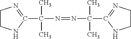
C(C)(N=NC(C)(C)C1=NCCN1)(C)C1=NCCN1
